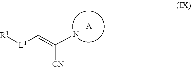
[A].[R1][L1]C=C([CN])N
